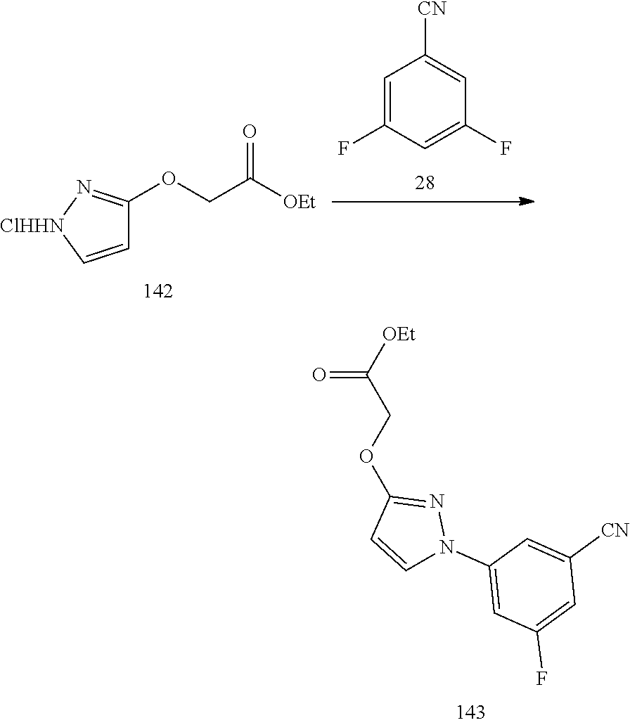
C1=C[ClHHN]N=C1OCC([OEt])=O.C1=C(F)C=C(F)C=C1[CN].[OEt]C(COC1=NN(C2=CC(F)=CC([CN])=C2)C=C1)=O
